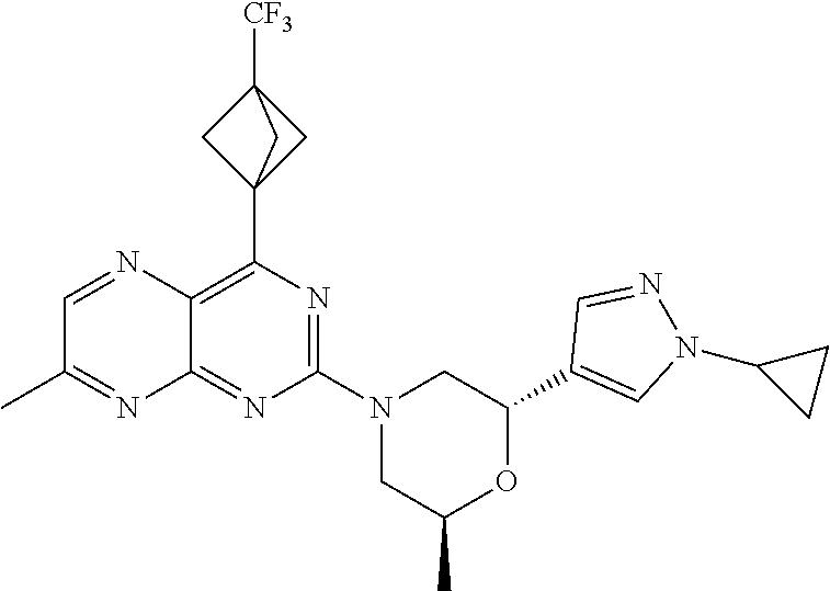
C12=NC(N3CC(C)OC(C4=CN(C5CC5)N=C4)C3)=NC(C34CC([CF3])(C3)C4)=C1N=CC(C)=N2
